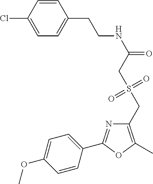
C1=C(Cl)C=CC(CCNC(=O)CS(CC2=C(C)OC(C3=CC=C(OC)C=C3)=N2)(=O)=O)=C1
